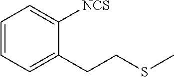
C1=CC=C(CCSC)C([NCS])=C1
